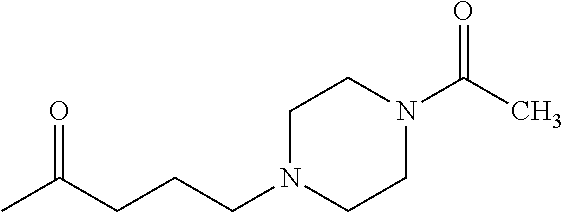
CC(CCCN1CCN(C(C)=O)CC1)=O
